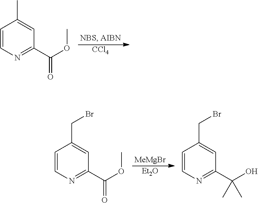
[CCl4].C1=CN=C(C(OC)=O)C=C1C.[MeMgBr].[Et2O].C1=CN=C(C(OC)=O)C=C1CBr.C1=CN=C(C(O)(C)C)C=C1CBr
